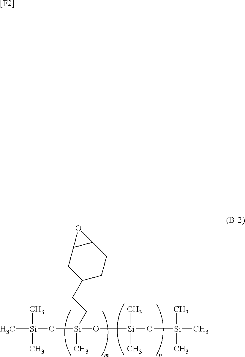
C[Si](O[Si](O[Si](O[Si](C)(C)C)(C)C)(C)CCC1CCC2C(C1)O2)(C)C.[[F2]]
